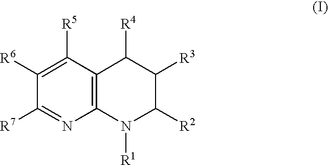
C12=C(C([R5])=C([R6])C([R7])=N1)C([R4])C([R3])C([R2])N2[R1]
